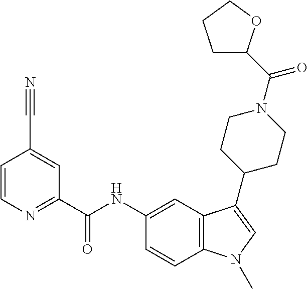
C1=CN=C(C(NC2=CC3=C(C=C2)N(C)C=C3C2CCN(C(C3CCCO3)=O)CC2)=O)C=C1C#N
